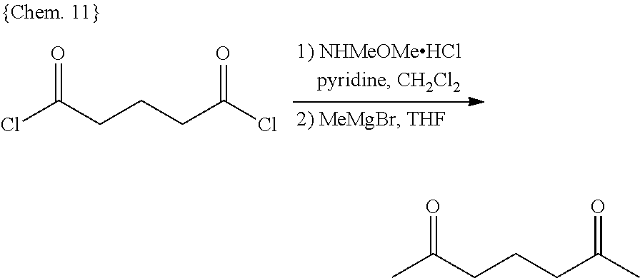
ClC(CCCC(Cl)=O)=O.CC(CCCC(C)=O)=O
